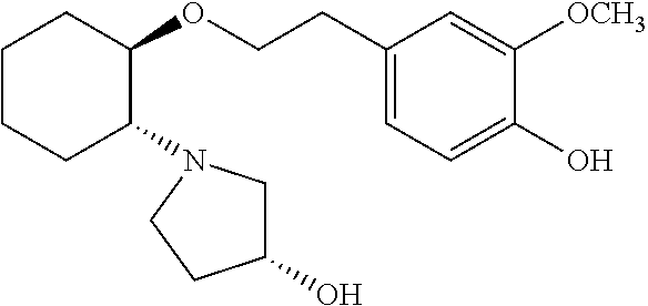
C1CCC(N2CC(O)CC2)C(OCCC2=CC=C(O)C([OCH3])=C2)C1
